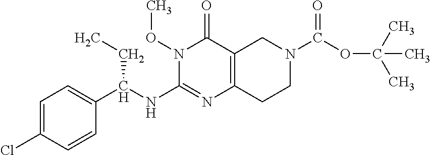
C1=C(Cl)C=CC(C(NC2=NC3=C(C(=O)N2OC)CN(C(OC(C)(C)C)=O)CC3)CC)=C1
